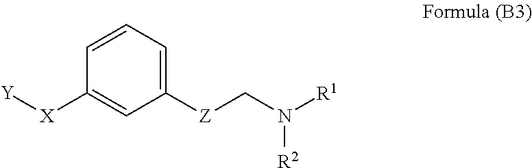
C1=CC([X][Y])=CC([Z]CN([R1])[R2])=C1
